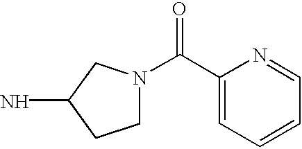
C1N(C(C2=CC=CC=N2)=O)CC(N)C1
